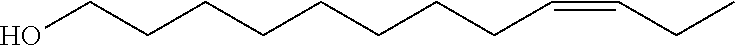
CCC=CCCCCCCCCO
